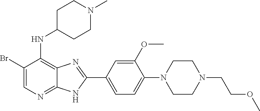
BrC1=CN=C2C(=C1NC1CCN(C)CC1)N=C(C1=CC=C(N3CCN(CCOC)CC3)C(OC)=C1)N2
